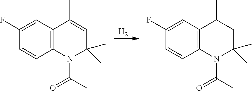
[H2].C12=C(C=CC(F)=C1)N(C(C)=O)C(C)(C)CC2C.C12=C(C=CC(F)=C1)N(C(C)=O)C(C)(C)C=C2C
